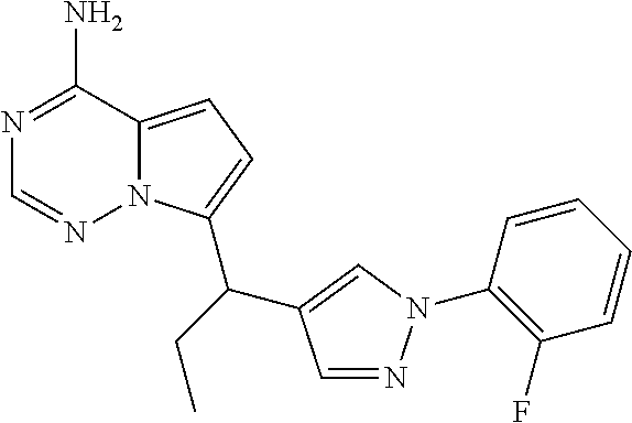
C12=CC=C(C(C3=CN(C4=C(F)C=CC=C4)N=C3)CC)N1N=CN=C2N
